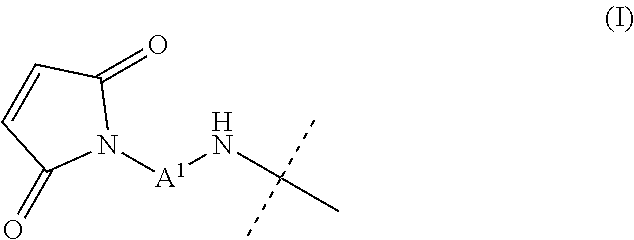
N1([A1]NC(C)(C)C)C(=O)C=CC1=O
